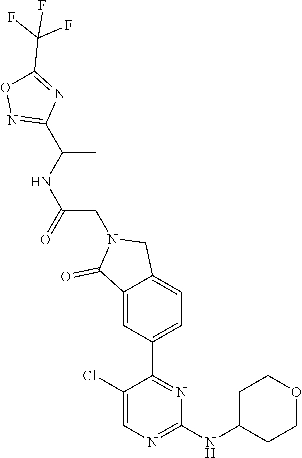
C1(NC2CCOCC2)=NC=C(Cl)C(C2=CC=C3C(=C2)C(=O)N(CC(NC(C)C2=NOC(C(F)(F)F)=N2)=O)C3)=N1
